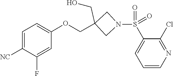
O=S(=O)(C1=CC=CN=C1Cl)N1CC(COC2=CC=C([NC])C(F)=C2)(CO)C1
